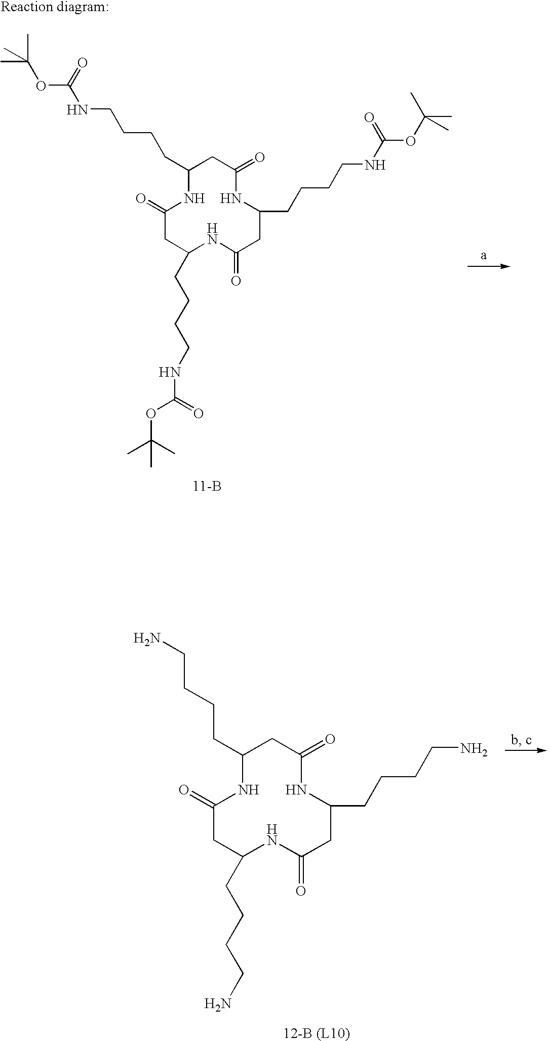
C1(CCCCNC(=O)OC(C)(C)C)NC(=O)CC(CCCCNC(OC(C)(C)C)=O)NC(=O)CC(CCCCNC(OC(C)(C)C)=O)NC(=O)C1.[11-B].C1(CCCCN)NC(=O)CC(CCCCN)NC(=O)CC(CCCCN)NC(=O)C1
